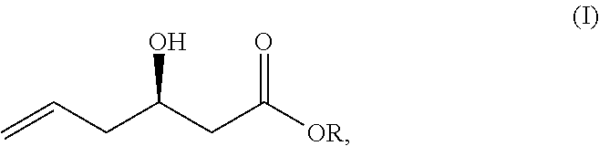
C=CCC(CC([OR])=O)O
